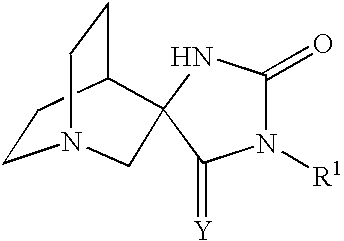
N1([R1])C(=O)NC2(C1=[Y])C1CCN(CC1)C2
